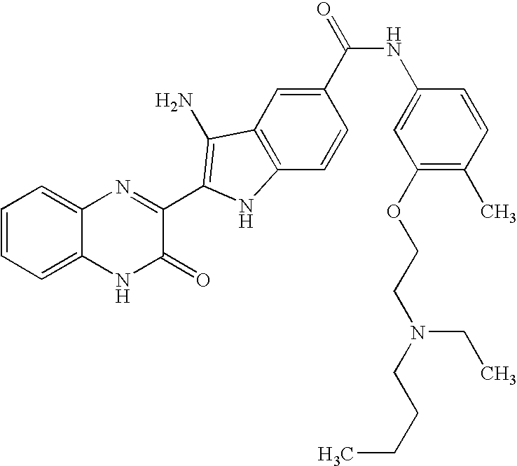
C1=C2C(=CC=C1)N=C(C1=C(N)C3=C(C=CC(C(=O)NC4=CC(OCCN(CCCC)CC)=C(C)C=C4)=C3)N1)C(=O)N2
